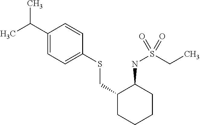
CC(C1=CC=C(SCC2CCCCC2NS(CC)(=O)=O)C=C1)C
